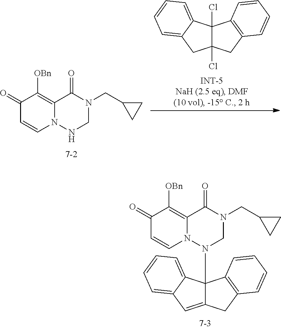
ClC12C(Cl)(CC3=CC=CC=C31)CC1=C2C=CC=C1.C1(=O)C=CN2C(=C1[OBn])C(=O)N(CC1CC1)CN2.C1(=O)C=CN2C(=C1[OBn])C(=O)N(CC1CC1)CN2C12C(=CC3=CC=CC=C31)CC1=C2C=CC=C1
